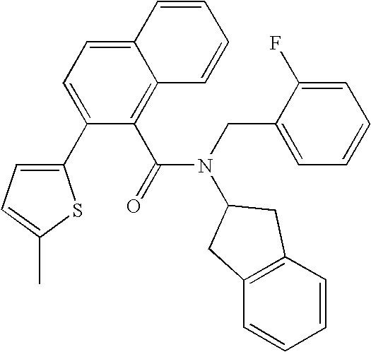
C(N(C(=O)C1=C2C(=CC=C1C1=CC=C(C)S1)C=CC=C2)C1CC2=C(C=CC=C2)C1)C1=CC=CC=C1F
